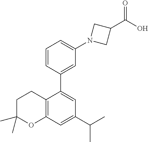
C1=CC(C2=CC(C(C)C)=CC3=C2CCC(C)(C)O3)=CC(N2CC(C(O)=O)C2)=C1
